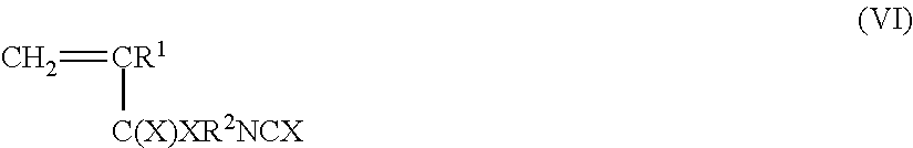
C=[CR1][C(X)XR2NCX]
